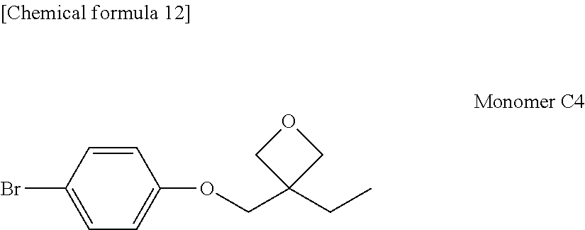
C1=CC(Br)=CC=C1OCC1(CC)COC1
